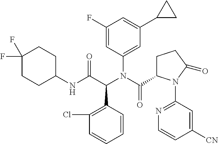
N(C(C(N(C(C1CCC(=O)N1C1=NC=CC([CN])=C1)=O)C1=CC(C2CC2)=CC(F)=C1)C1=C(Cl)C=CC=C1)=O)C1CCC(F)(F)CC1
